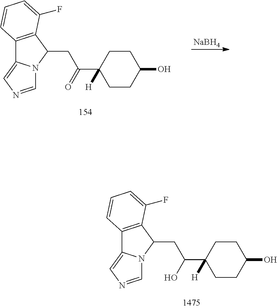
C12=C(C(CC(O)C3([H])CCC(O)CC3)N3C1=CN=C3)C(F)=CC=C2.[NaBH4].C12=C(C(CC(=O)C3([H])CCC(O)CC3)N3C1=CN=C3)C(F)=CC=C2
